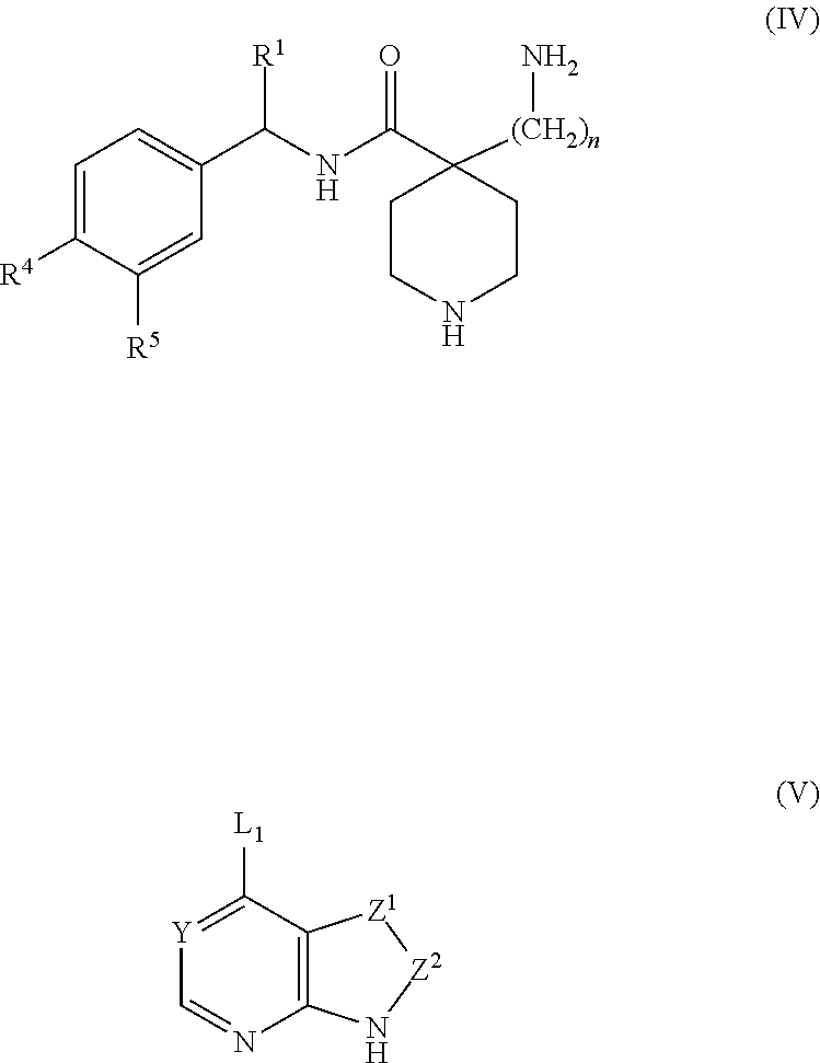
[Y]1=C([L1])C2=C(N=C1)N[Z2][Z1]2.N1CCC(C(=O)NC(C2=CC=C([R4])C([R5])=C2)[R1])([(CH2)n]N)CC1
